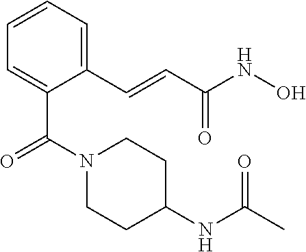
C1=C(C=CC(NO)=O)C(C(N2CCC(NC(C)=O)CC2)=O)=CC=C1
